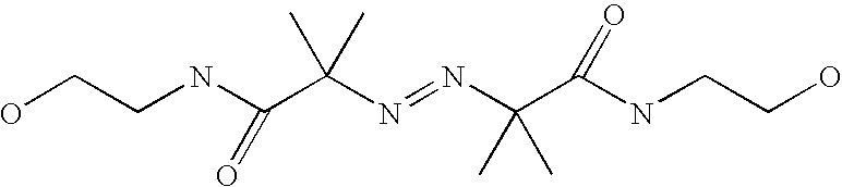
OCCNC(C(N=NC(C(NCCO)=O)(C)C)(C)C)=O
